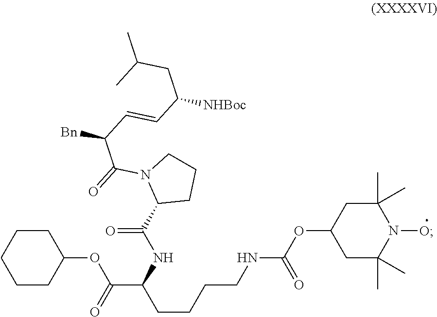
C1CCCCC1OC(C(CCCCNC(OC1CC(C)(C)N(O)C(C)(C)C1)=O)NC(C1CCCN1C(=O)C(C=CC([NHBoc])CC(C)C)[Bn])=O)=O
